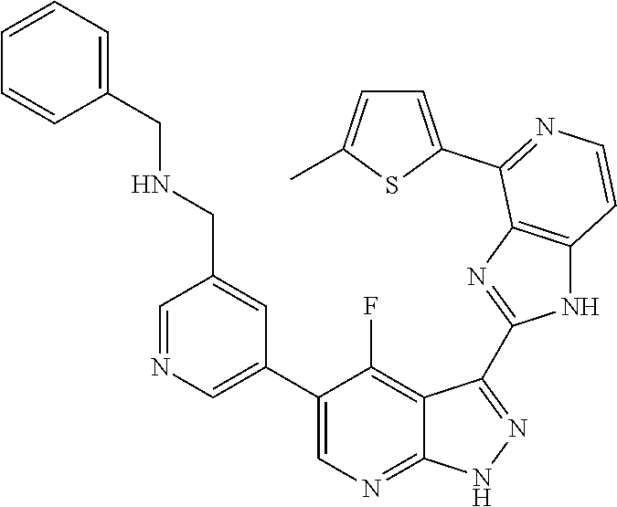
C1=NC=C(C2=CN=C3C(=C2F)C(C2=NC4=C(N2)C=CN=C4C2=CC=C(C)S2)=N[N H]3)C=C1CNCC1=CC=CC=C1
